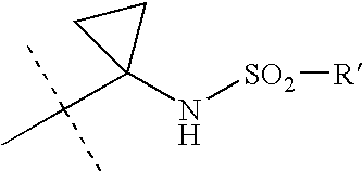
C(C)(C)(C)C1(N[SO2][R])CC1
